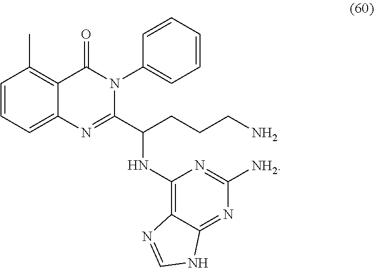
C1=CC=C2C(=C1C)C(=O)N(C1=CC=CC=C1)C(C(NC1=C3C(=NC([NH2])=N1)NC=N3)CCCN)=N2
